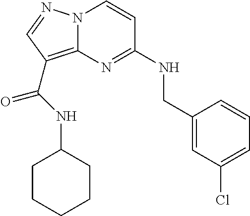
N12C(=C(C(NC3CCCCC3)=O)C=N1)N=C(NCC1=CC(Cl)=CC=C1)C=C2
